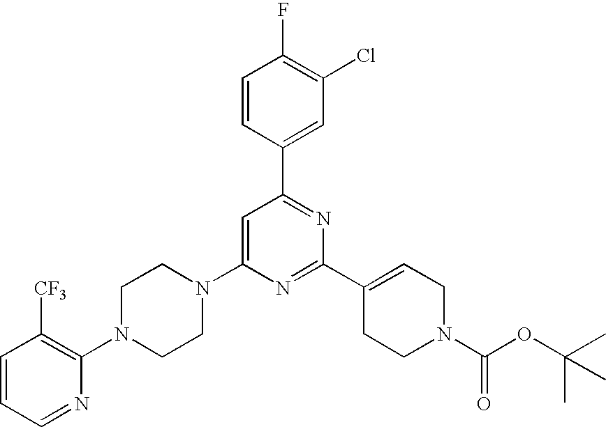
C1=CC(C2=NC(C3=CCN(C(OC(C)(C)C)=O)CC3)=NC(N3CCN(C4=C([CF3])C=CC=N4)CC3)=C2)=CC(Cl)=C1F
